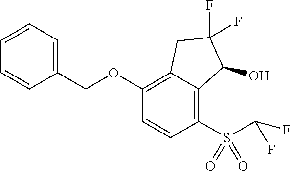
C1(OCC2=CC=CC=C2)=C2C(=C(S(C(F)F)(=O)=O)C=C1)C(O)C(F)(F)C2
